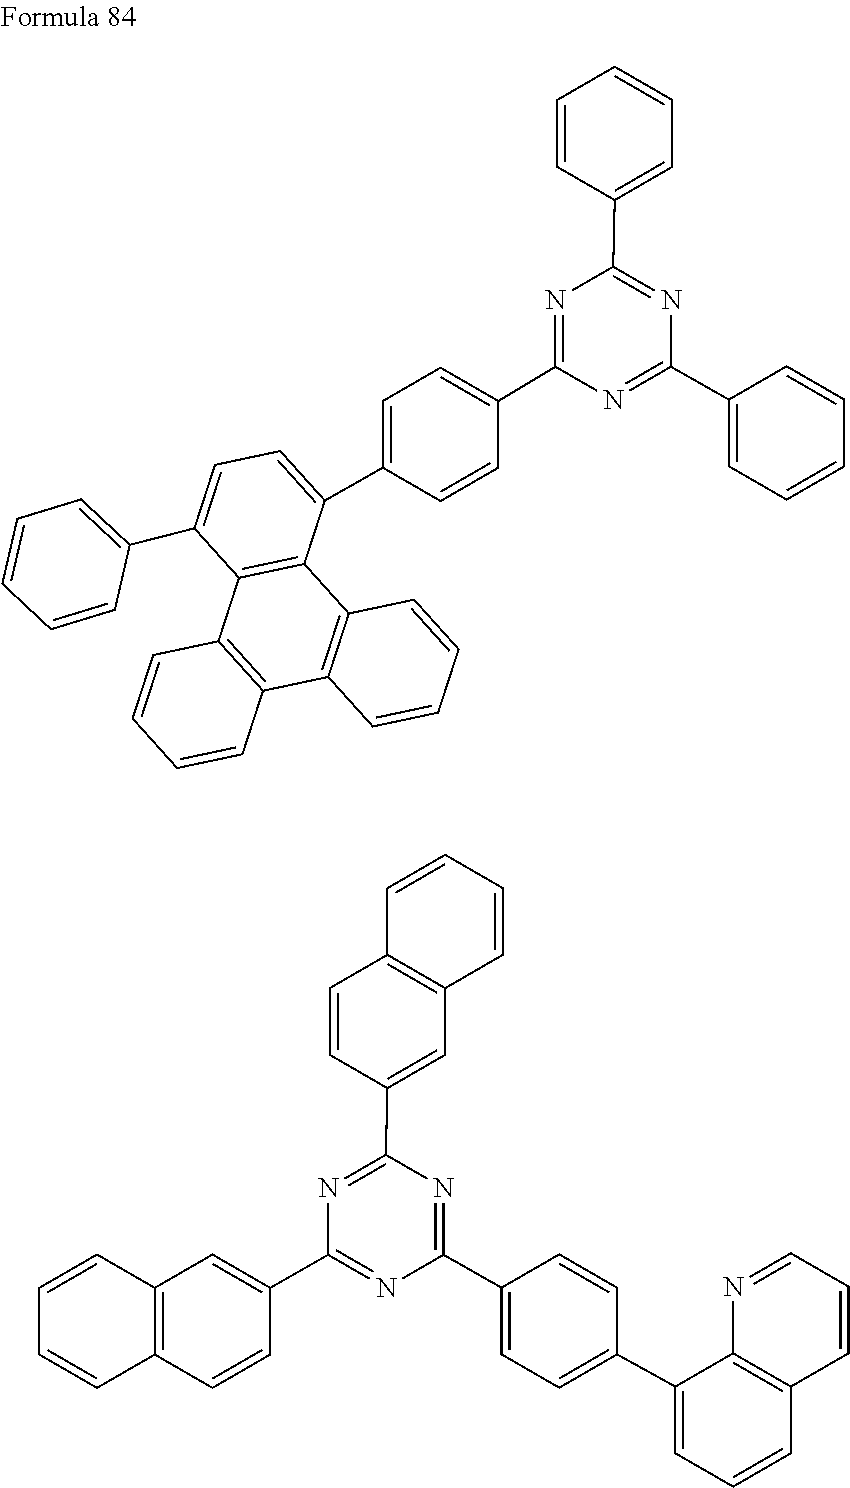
C1(C2=NC(C3=CC=CC=C3)=NC(C3=CC=CC=C3)=N2)=CC=C(C2=CC=C(C3=CC=CC=C3)C3=C2C2=C(C4=C3C=CC=C4)C=CC=C2)C=C1.C1=CC2=C(C(C3=CC=C(C4=NC(C5=CC6=C(C=CC=C6)C=C5)=NC(C5=CC6=C(C=C5)C=CC=C6)=N4)C=C3)=CC=C2)N=C1
